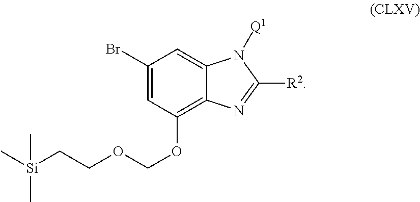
C1(Br)=CC(OCOCC[Si](C)(C)C)=C2C(=C1)N([Q1])C([R2])=N2
